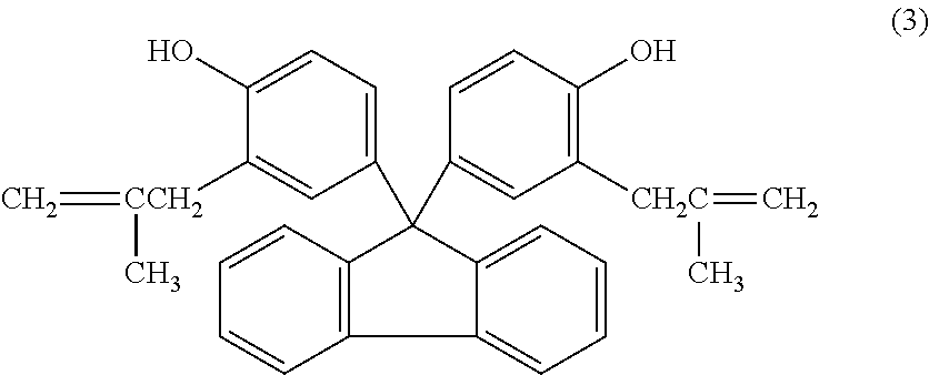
C12=CC=CC=C1C(C1=CC([CH2C](=C)C)=C(O)C=C1)(C1=CC=C(O)C([CCH2](=C)C)=C1)C1=C2C=CC=C1
